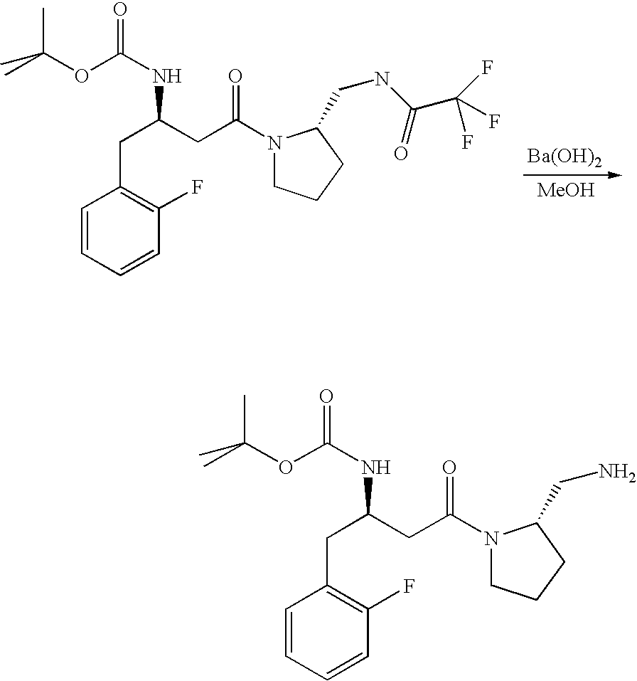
C1=CC=CC(F)=C1CC(CC(=O)N1CCCC1CNC(C(F)(F)F)=O)NC(OC(C)(C)C)=O.[Ba(OH)2].[MeOH].C1=CC=CC(F)=C1CC(CC(=O)N1CCCC1CN)NC(OC(C)(C)C)=O
